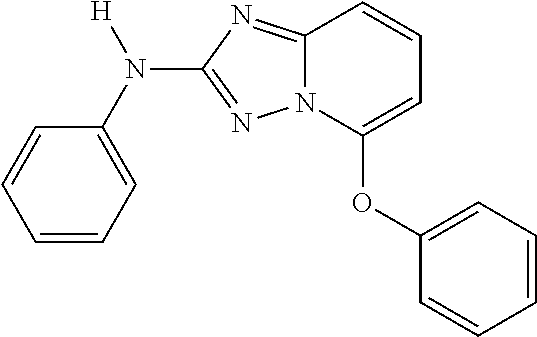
C1=CC=C(N([H])C2=NN3C(=N2)C=CC=C3OC2=CC=CC=C2)C=C1
